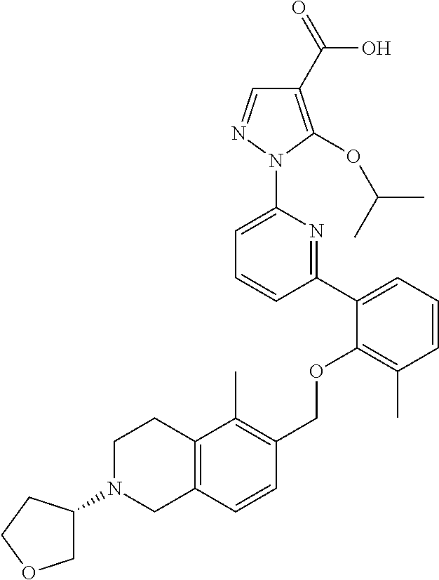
C1(C2=CC=CC(C)=C2OCC2=C(C)C3=C(C=C2)CN(C2COCC2)CC3)=NC(N2N=CC(C(=O)O)=C2OC(C)C)=CC=C1
